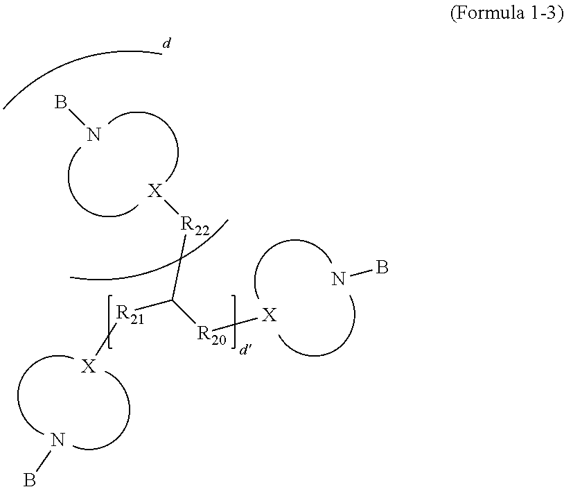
BN.[X][R22]C([R20][X])[R21][X].NB.NB
